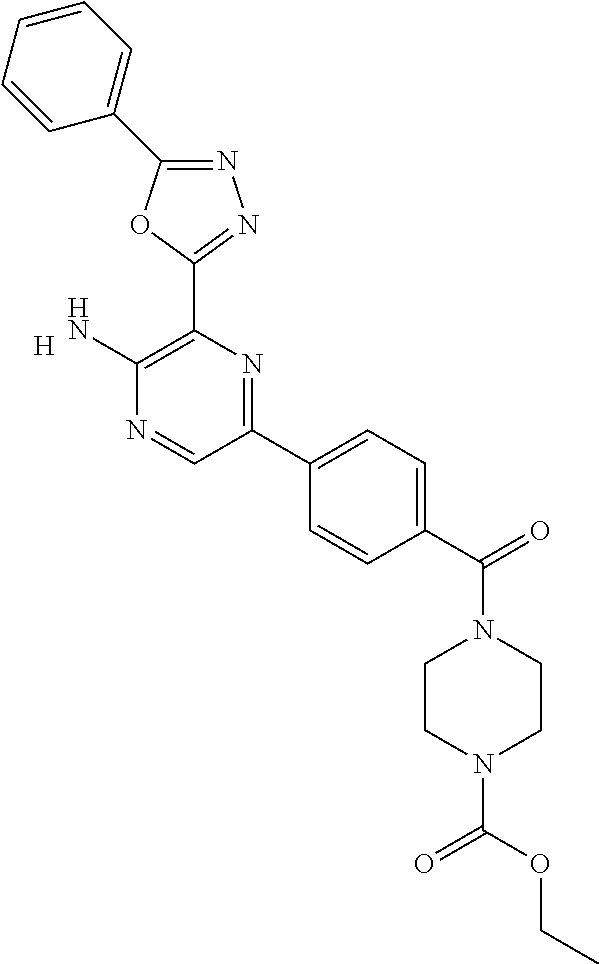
C1(N)=C(C2=NN=C(C3=CC=CC=C3)O2)N=C(C2=CC=C(C(N3CCN(C(=O)OCC)CC3)=O)C=C2)C=N1.[H]
